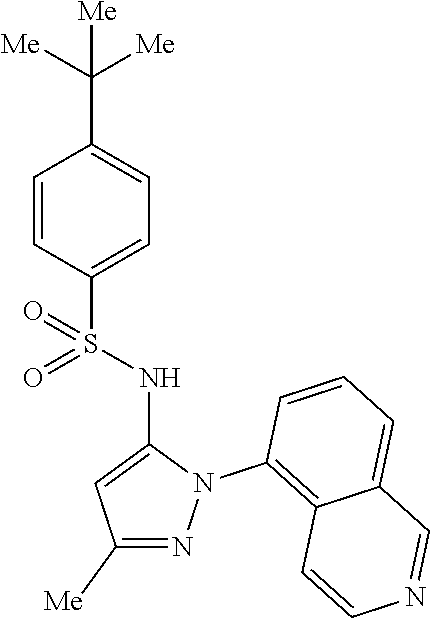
C1=CC(S(NC2=CC([Me])=NN2C2=C3C(=CC=C2)C=NC=C3)(=O)=O)=CC=C1C([Me])([Me])[Me]
